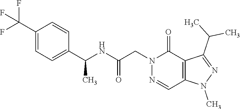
C1(C(NC(CN2N=CC3=C(C2=O)C(C(C)C)=NN3C)=O)C)=CC=C(C(F)(F)F)C=C1
